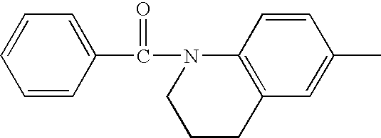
C1=CC(C(N2C3=C(CCC2)C=C(C)C=C3)=O)=CC=C1
